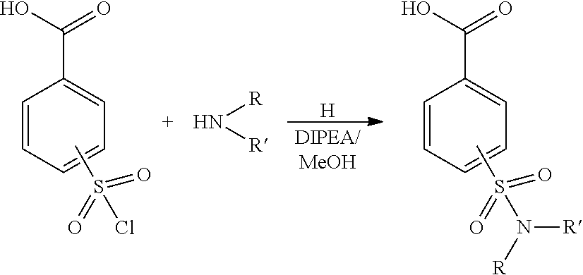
C1=CC=CC=C1C(O)=O.CS(Cl)(=O)=O.[H].C1=CC=CC=C1C(O)=O.CS(N([R])[R])(=O)=O.N([R])[R]
